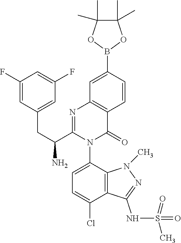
C1=CC(B2OC(C)(C)C(C)(C)O2)=CC2=C1C(=O)N(C1=CC=C(Cl)C3=C1N(C)N=C3NS(=O)(C)=O)C(C(CC1=CC(F)=CC(F)=C1)N)=N2
